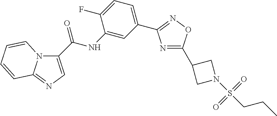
C1(C(NC2=CC(C3=NOC(C4CN(S(CCC)(=O)=O)C4)=N3)=CC=C2F)=O)=CN=C2N1C=CC=C2
